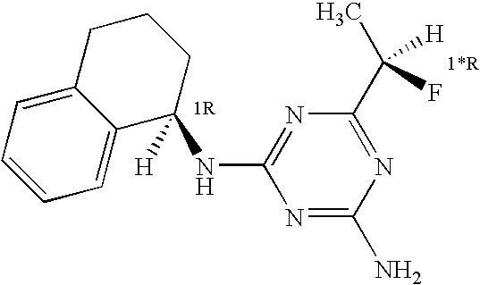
C1([H])(NC2=NC(C(C)(F)[H])=NC(N)=N2)CCCC2=CC=CC=C12
